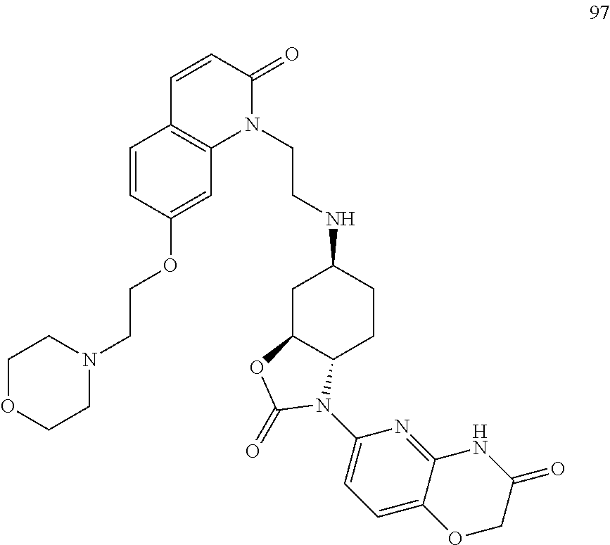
N(C1CC2C(CC1)N(C1=CC=C3C(=N1)NC(=O)CO3)C(=O)O2)CCN1C(=O)C=CC2=C1C=C(OCCN1CCOCC1)C=C2
